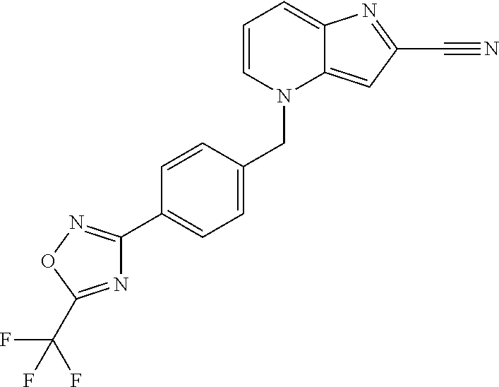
C12=CC=CN(CC3=CC=C(C4=NOC(C(F)(F)F)=N4)C=C3)C1=CC(C#N)=N2
